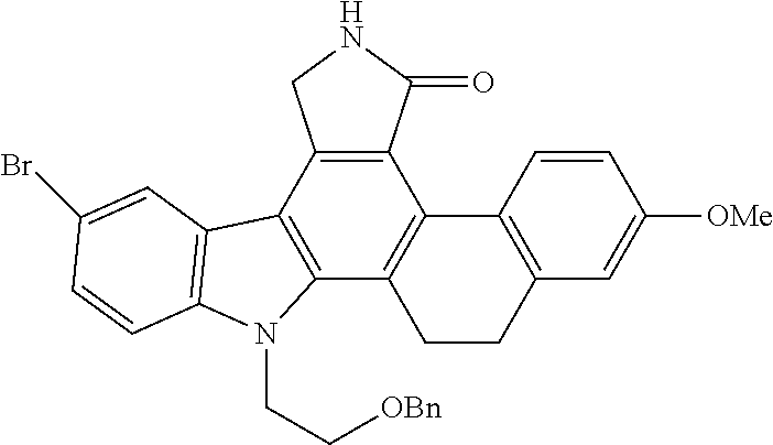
C12=C(C3=C(C4=C1C1=C(CC4)C=C([OMe])C=C1)N(CC[OBn])C1=C3C=C(Br)C=C1)CNC2=O
